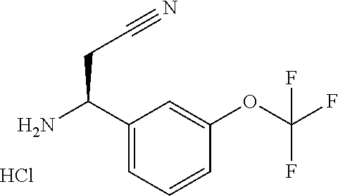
C1(C(N)CC#N)=CC=CC(OC(F)(F)F)=C1.Cl
